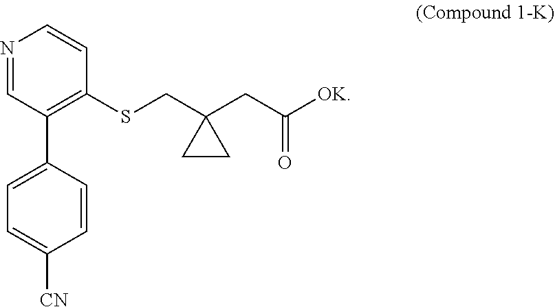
C1=NC=CC(SCC2(CC(=O)[OK])CC2)=C1C1=CC=C([CN])C=C1
